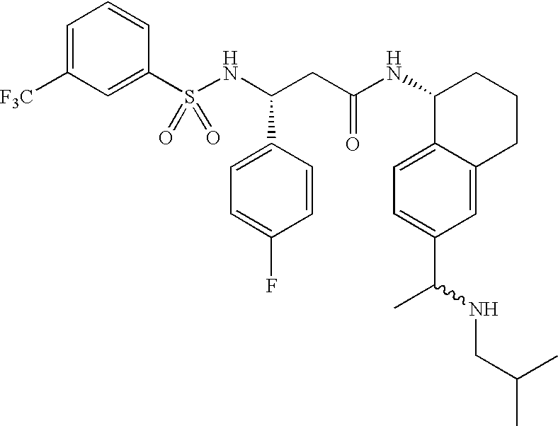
C1=C([F3C])C=C(S(NC(C2=CC=C(F)C=C2)CC(=O)NC2C3=CC=C(C(NCC(C)C)C)C=C3CCC2)(=O)=O)C=C1
